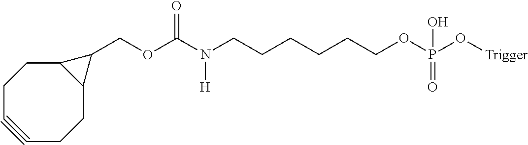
C(OC(N(CCCCCCOP(O[Trigger])(O)=O)[H])=O)C1C2CCC#CCCC21
